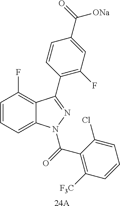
C1=CC=C2C(=C1F)C(C1=C(F)C=C(C(=O)[ONa])C=C1)=NN2C(=O)C1=C([F3C])C=CC=C1Cl.[24A]
